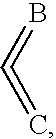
C(=B)=C
